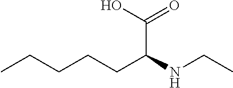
CCCCCC(NCC)C(O)=O
